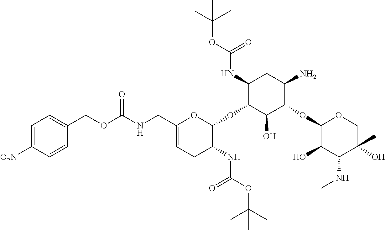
C1=C([O2N])C=CC(COC(NCC2=CCC(NC(OC(C)(C)C)=O)C(OC3C(NC(OC(C)(C)C)=O)CC(N)C(OC4C(O)C(NC)C(O)(C)CO4)C3O)O2)=O)=C1
